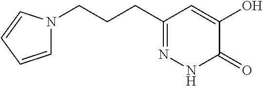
N1(CCCC2=NNC(=O)C(O)=C2)C=CC=C1
